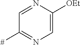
C1=NC([OEt])=CN=C1[#]
